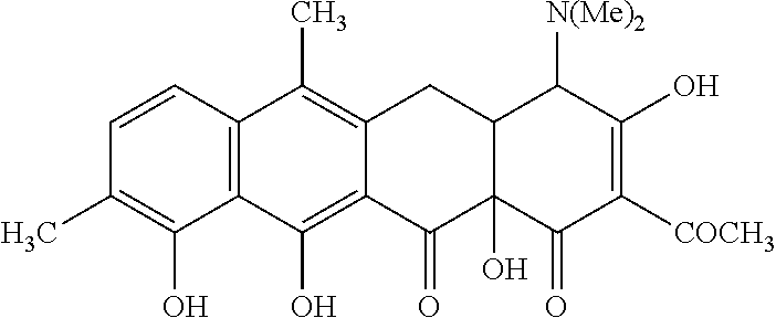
C1(C)=C(O)C2=C(C=C1)C(C)=C1C(=C2O)C(=O)C2(O)C(C1)C([N(Me)2])C(O)=C([COCH3])C2=O
